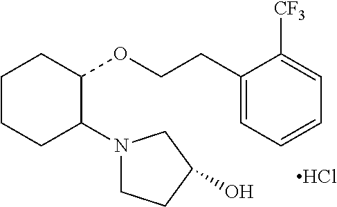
C1CCC(N2CCC(O)C2)C(OCCC2=CC=CC=C2[CF3])C1.Cl
